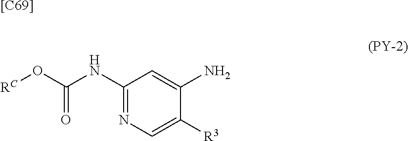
[[C69]].C1(NC(O[RC])=O)=NC=C([R3])C(N)=C1
